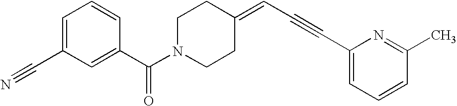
C1=C(C#N)C=C(C(N2CCC(=CC#CC3=CC=CC(C)=N3)CC2)=O)C=C1
